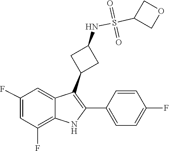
O=S(C1COC1)(NC1CC(C2=C(C3=CC=C(F)C=C3)NC3=C(F)C=C(F)C=C23)C1)=O
